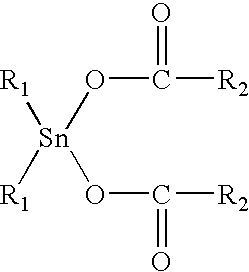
[R1][Sn](OC([R2])=O)([R1])OC([R2])=O
